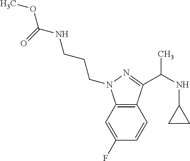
C12=C(C=C(F)C=C1)N(CCCNC(OC)=O)N=C2C(NC1CC1)C
